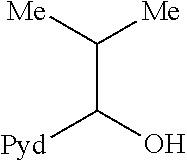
C(C(O)[Pyd])([Me])[Me]
